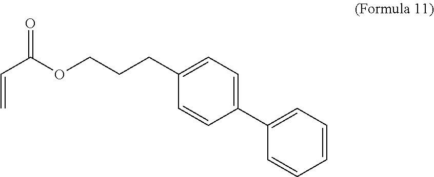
C(C(OCCCC1=CC=C(C2=CC=CC=C2)C=C1)=O)=C
